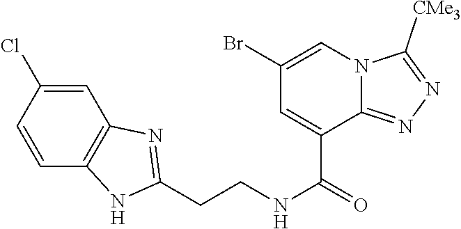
C1=C(Cl)C=CC2=C1N=C(CCNC(=O)C1=CC(Br)=CN3C1=NN=C3[CMe3])N2
